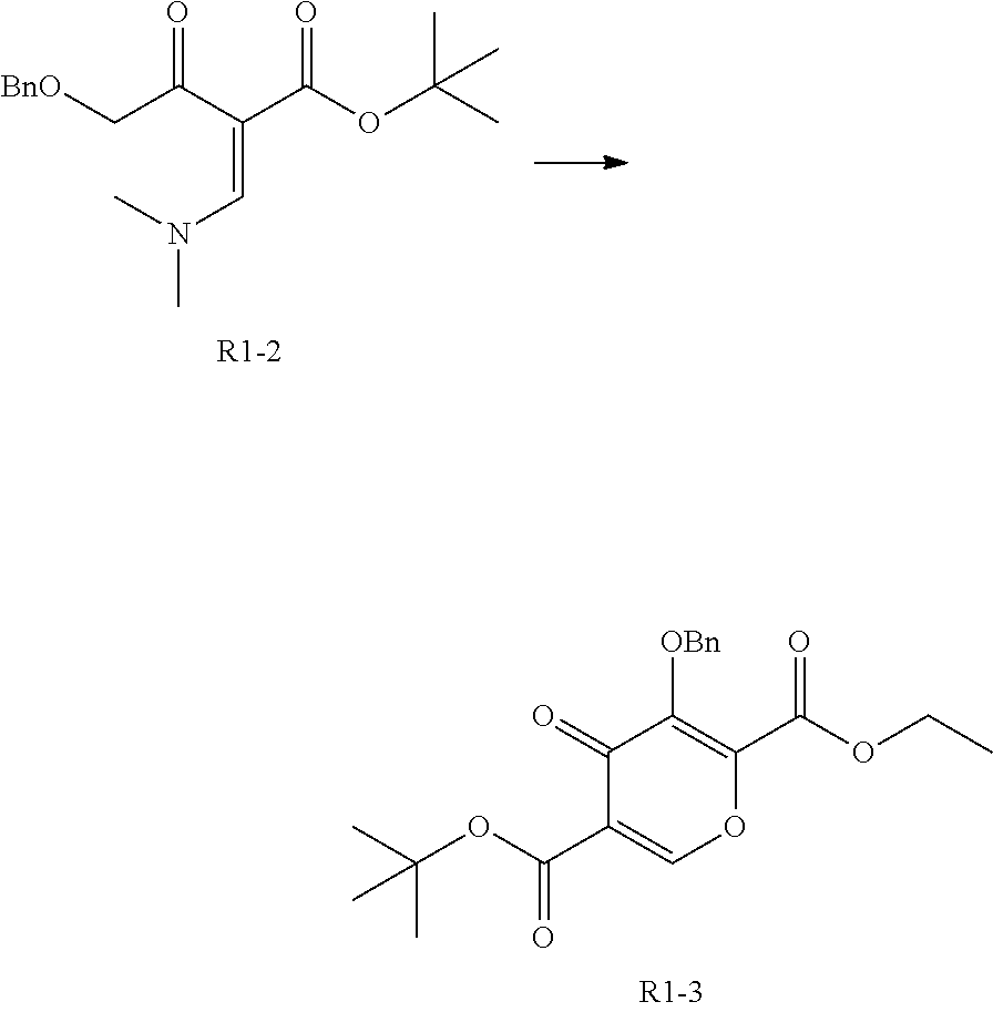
C1(=O)C(C(OC(C)(C)C)=O)=COC(C(OCC)=O)=C1[OBn].C(C(C(=CN(C)C)C(=O)OC(C)(C)C)=O)[BnO]
